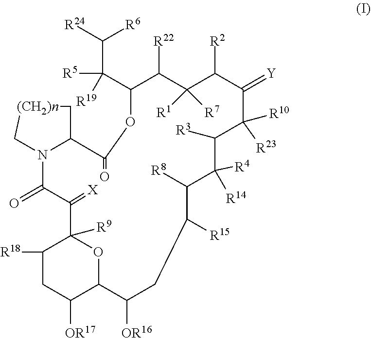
C1([R18])CC([OR17])C2OC1([R9])C(=[X])C(=O)N1C[(CH2)n]CC1C(=O)OC(C([R19])([R5])C([R24])[R6])C([R22])C([R1])([R7])C([R2])C(=[Y])C([R10])([R23])C([R3])C([R4])([R14])C([R8])C([R15])CC2[OR16]
